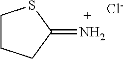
C1(=N)SCCC1.[Cl-]
